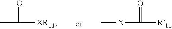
CC(=O)[XR11].[X](C(=O)[R11])C
